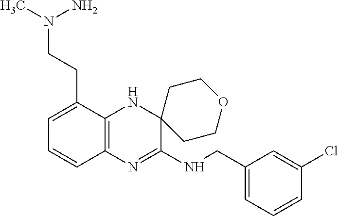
C1=C(CCN(C)N)C2=C(C=C1)N=C(NCC1=CC=CC(Cl)=C1)C1(N2)CCOCC1
